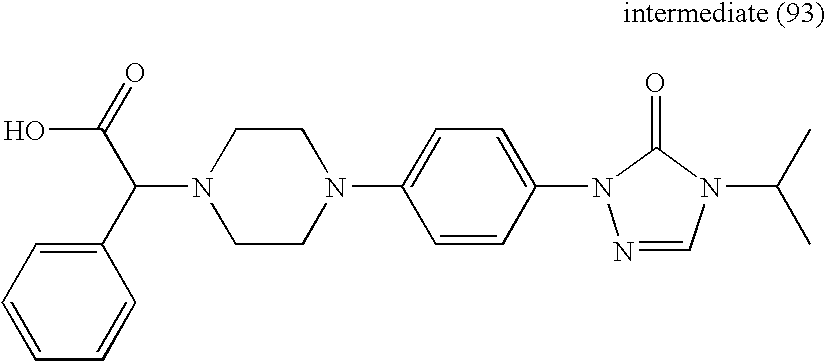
C1CN(C(C(O)=O)C2=CC=CC=C2)CCN1C1=CC=C(N2N=CN(C(C)C)C2=O)C=C1
